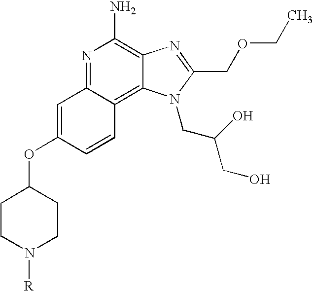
C1=C(OC2CCN([R])CC2)C=CC2=C3C(=C(N)N=C12)N=C(COCC)N3CC(CO)O
